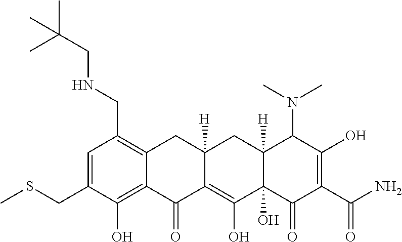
C1=C(CSC)C(O)=C2C(=C1CNCC(C)(C)C)CC1([H])C(=C(O)C3(O)C([H])(C1)C(N(C)C)C(O)=C(C(N)=O)C3=O)C2=O
